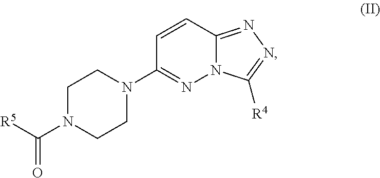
C1N(C([R5])=O)CCN(C2=NN3C(=NN=C3[R4])C=C2)C1
